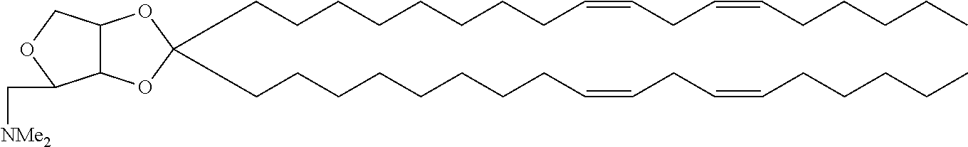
C(CCCCCCCC=CCC=CCCCCC)C1(CCCCCCCCC=CCC=CCCCCC)OC2C(O1)C(C[NMe2])OC2
